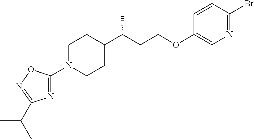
C1(N2CCC(C(CCOC3=CN=C(Br)C=C3)C)CC2)=NC(C(C)C)=NO1
